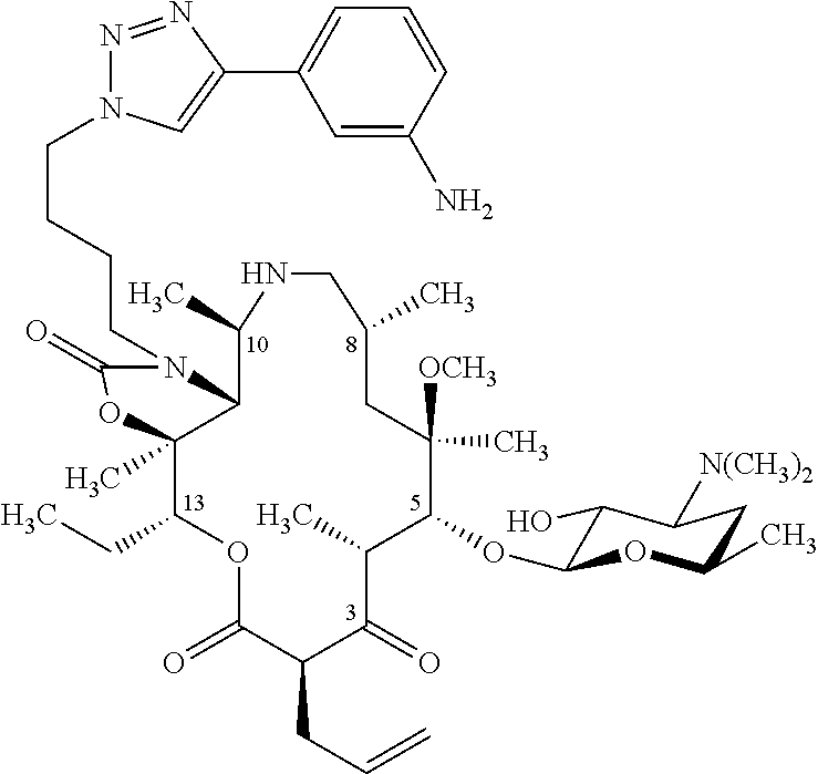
C12C(C)(C(CC)OC(=O)C(CC=C)C(=O)C(C)C(OC3C(O)C([N(CH3)2])CC(C)O3)C([OCH3])(C)CC(C)CNC1C)OC(=O)N2CCCCN1N=NC(C2=CC=CC(N)=C2)=C1
